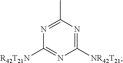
C1([NR42T21])=NC(C)=NC([R42T21N])=N1
